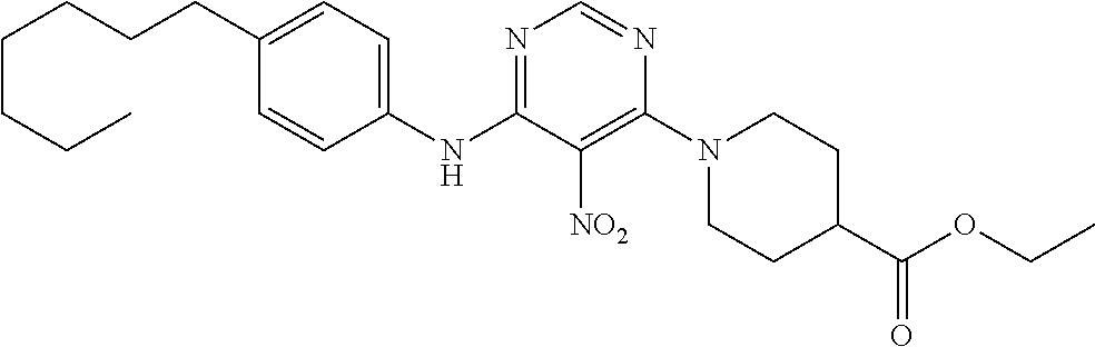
N1=C(NC2=CC=C(CCCCCCC)C=C2)C([NO2])=C(N2CCC(C(OCC)=O)CC2)N=C1
